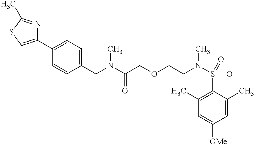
C(N(C(COCCN(S(=O)(=O)C1=C(C)C=C([OMe])C=C1C)C)=O)C)C1=CC=C(C2=CSC(C)=N2)C=C1
